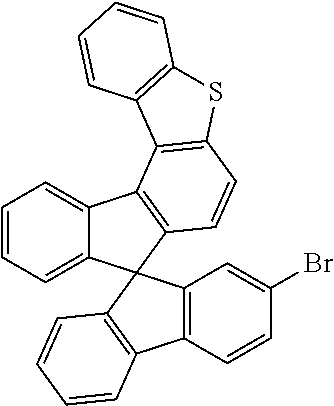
C12=CC=CC=C1C1(C3=C2C2=C(C=C3)SC3=C2C=CC=C3)C2=C(C3=C1C=C(Br)C=C3)C=CC=C2
